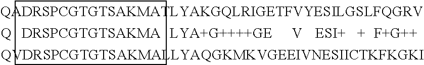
[V].C1CCC1
